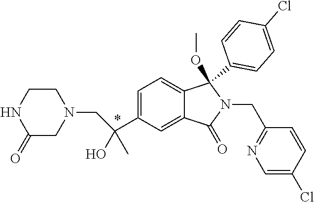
C1=C(C(O)(C)CN2CCNC(=O)C2)C=C2C(=C1)C(C1=CC=C(Cl)C=C1)(OC)N(CC1=NC=C(Cl)C=C1)C2=O
